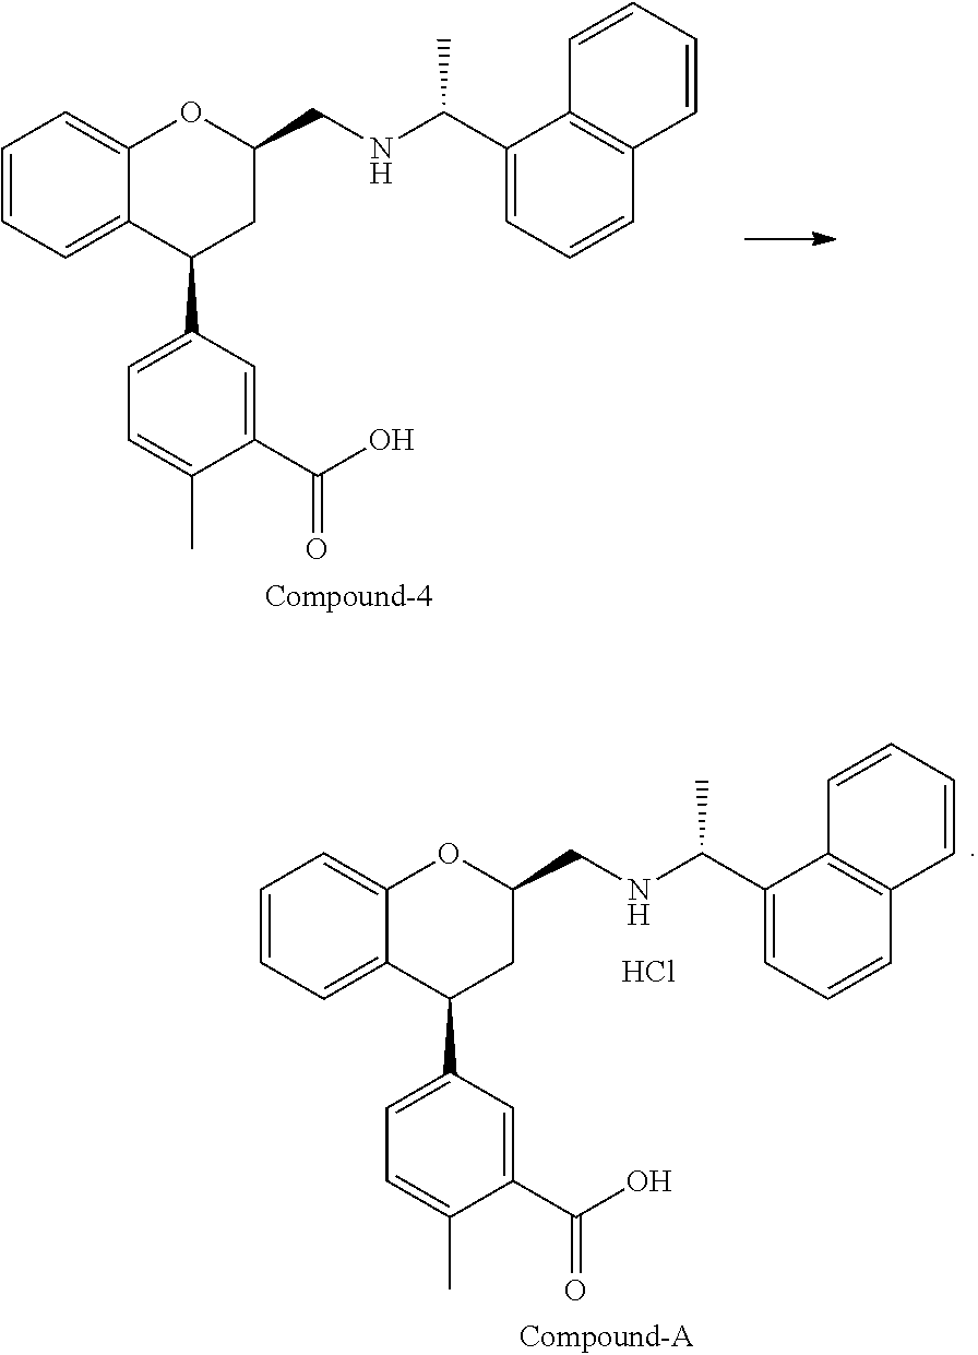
C1=CC=CC2=C1C(C(NCC1OC3=CC=CC=C3C(C3=CC=C(C)C(C(O)=O)=C3)C1)C)=CC=C2.C1=CC=C2OC(CNC(C3=CC=CC4=C3C=CC=C4)C)CC(C3=CC=C(C)C(C(O)=O)=C3)C2=C1.Cl
